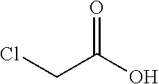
O=C(O)CCl
